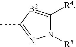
N1([R5])C([R4])=[B2]C(C)=N1
